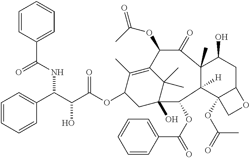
C1=CC=CC(C(C(C(OC2CC3(O)C(C)(C)C(=C2C)C(OC(C)=O)C(=O)C2(C)C([H])(C4(OC(=O)C)C(CC2O)OC4)C3OC(=O)C2=CC=CC=C2)=O)O)NC(C2=CC=CC=C2)=O)=C1
